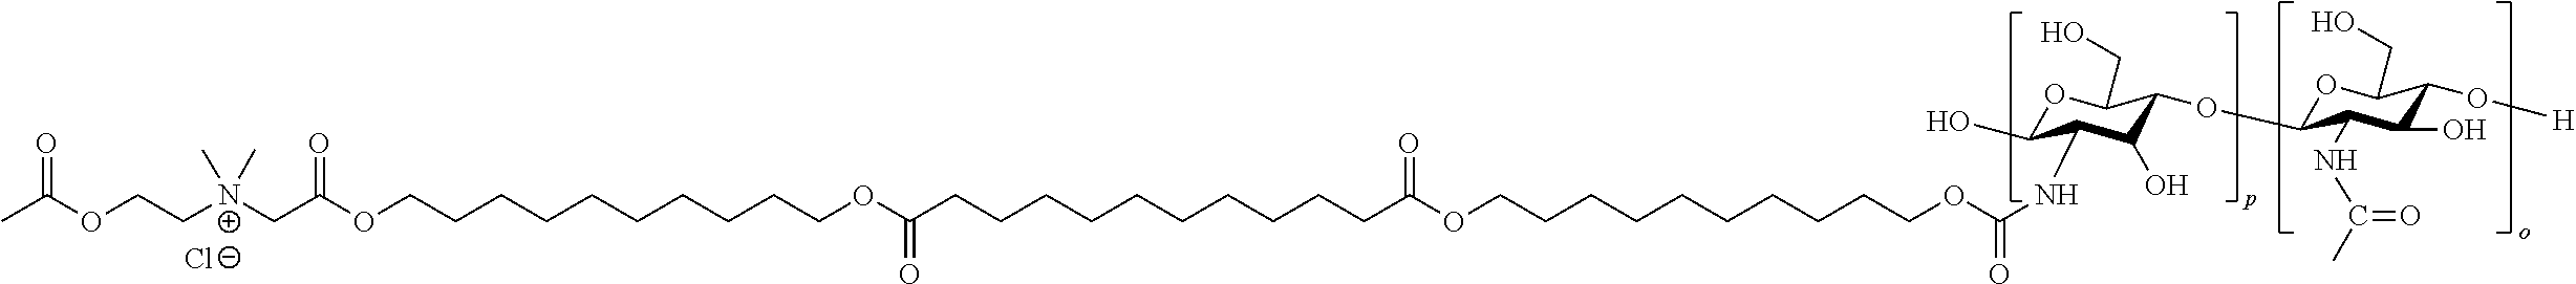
[Cl-].CC(OCC[N+](CC(=O)OCCCCCCCCCCOC(CCCCCCCCCCC(OCCCCCCCCCCOC(=O)NC1C(O)C(OC2OC(CO)C(O[H])C(O)C2NC(C)=O)C(CO)OC1O)=O)=O)(C)C)=O
